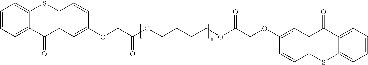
C1=CC=C2C(=C1)SC1=C(C2=O)C=C(OCC(OCCCCOC(COC2=CC3=C(C=C2)SC2=CC=CC=C2C3=O)=O)=O)C=C1
